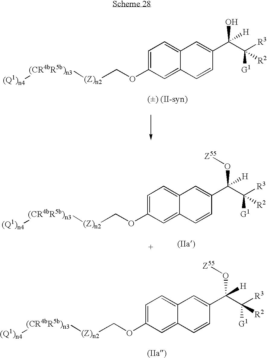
C1=C(OC[(Z)n2][(CR4bR5b)n3][(Q1)n4])C=C2C(=C1)C=C(C(C([R3])([G1])[R2])(O)[H])C=C2.[() (II-syn)].C1=C(OC[(Z)n2][(CR4bR5b)n3][(Q1)n4])C=C2C(=C1)C=C(C(C([R3])([G1])[R2])([H])O[Z55])C=C2.C1=C(OC[(Z)n2][(CR4bR5b)n3][(Q1)n4])C=C2C(=C1)C=C(C(C([R3])([G1])[R2])(O[Z55])[H])C=C2
